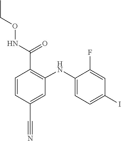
C1(F)=CC(I)=CC=C1NC1=C(C(=O)NOCC)C=CC(C#N)=C1
